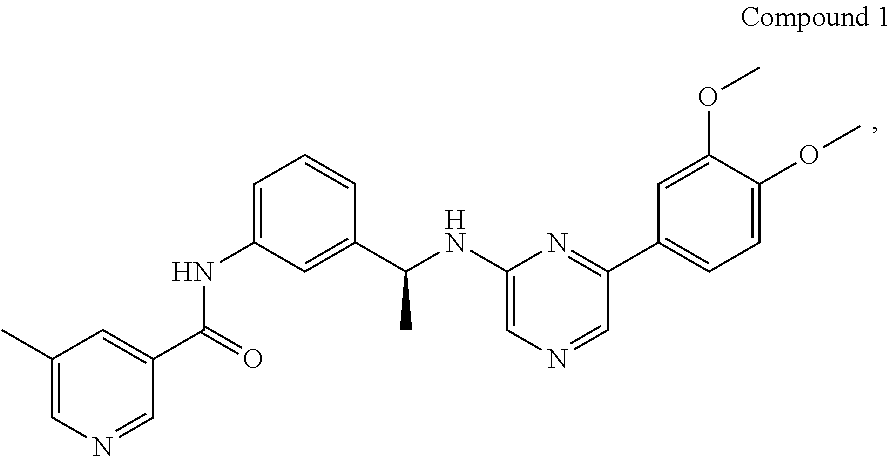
C1=C(NC(C2=CC(C)=CN=C2)=O)C=C(C(C)NC2=CN=CC(C3=CC=C(OC)C(OC)=C3)=N2)C=C1
